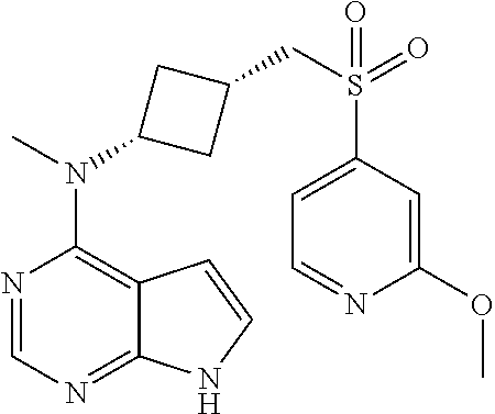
N1=CN=C2C(=C1N(C)C1CC(CS(=O)(C3=CC=NC(OC)=C3)=O)C1)C=CN2
